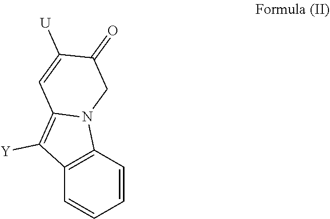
C12=C(C=CC=C1)N1C(=C2[Y])C=C([U])C(=O)C1
